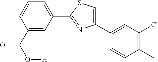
C1(C2=CC(Cl)=C(C)C=C2)=CSC(C2=CC=CC(C(O[H])=O)=C2)=N1
